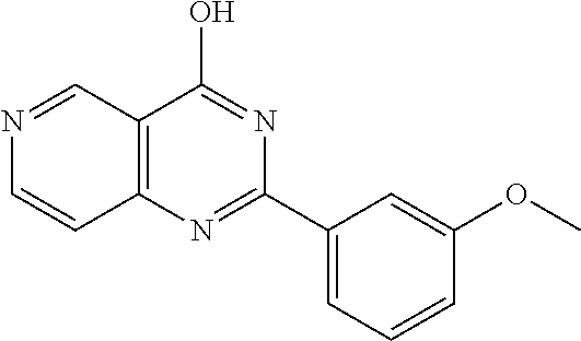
C12=C(N=C(C3=CC=CC(OC)=C3)N=C1O)C=CN=C2
